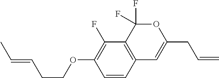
C1=CC2=C(C(F)=C1OCCC=CC)C(F)(F)OC(CC=C)=C2
